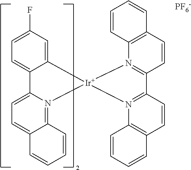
C12=CC=C3C(=N1[Ir]1(N4=C(C5=N1C1=C(C=C5)C=CC=C1)C=CC1=C4C=CC=C1)C1=CC(F)=CC=C21)C=CC=C3.[PF6-]
